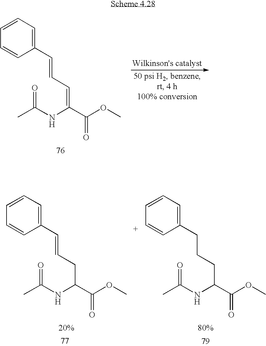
C1=CC=C(C=CC=C(C(OC)=O)NC(C)=O)C=C1.C1=CC=C(C=CCC(C(OC)=O)NC(C)=O)C=C1.C1=CC=C(CCCC(C(OC)=O)NC(C)=O)C=C1
